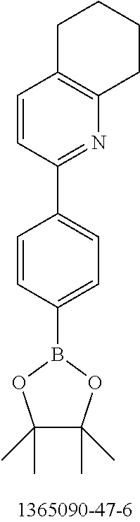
C1=CC(C2=CC=C(B3OC(C)(C)C(C)(C)O3)C=C2)=NC2=C1CCCC2
